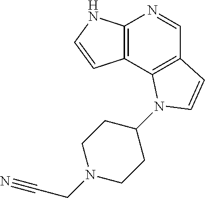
C12=C(NC=C1)N=CC1=C2N(C2CCN(CC#N)CC2)C=C1
